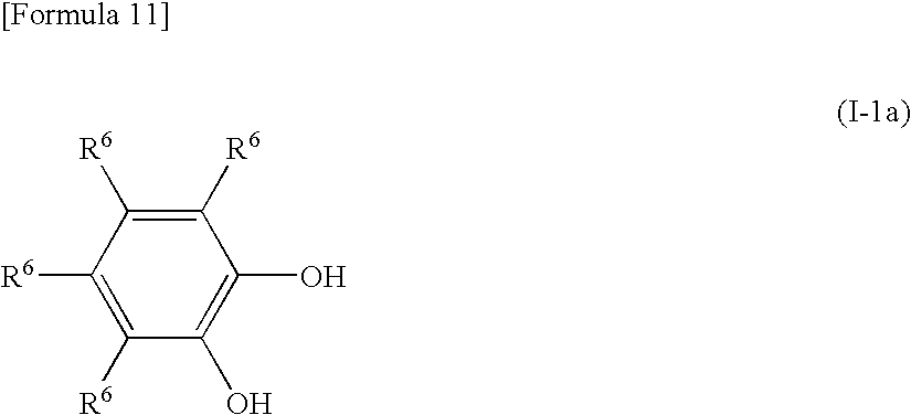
C1([R6])=C([R6])C([R6])=C([R6])C(O)=C1O
